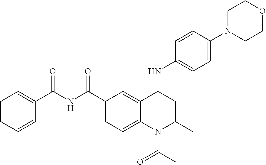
C1=C2C(=CC=C1C(NC(C1=CC=CC=C1)=O)=O)N(C(C)=O)C(C)CC2NC1=CC=C(N2CCOCC2)C=C1
